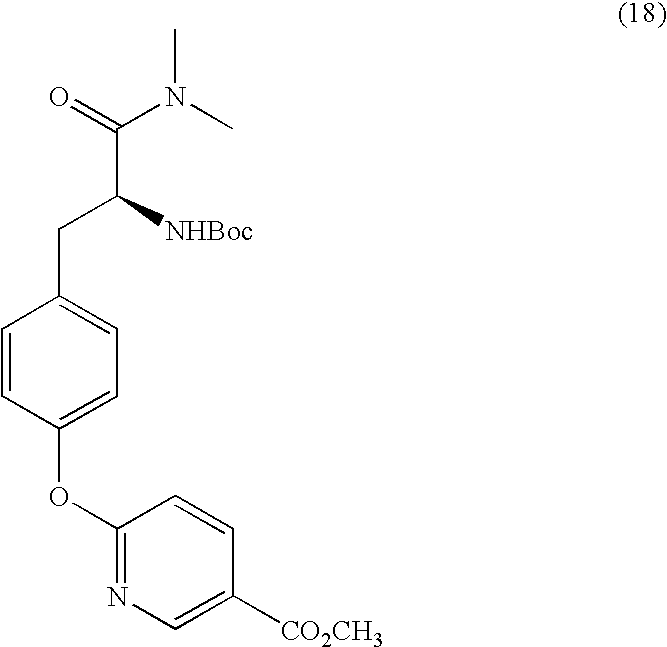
C1(OC2=CC=C(CC(C(=O)N(C)C)[NHBoc])C=C2)=NC=C([CO2CH3])C=C1
